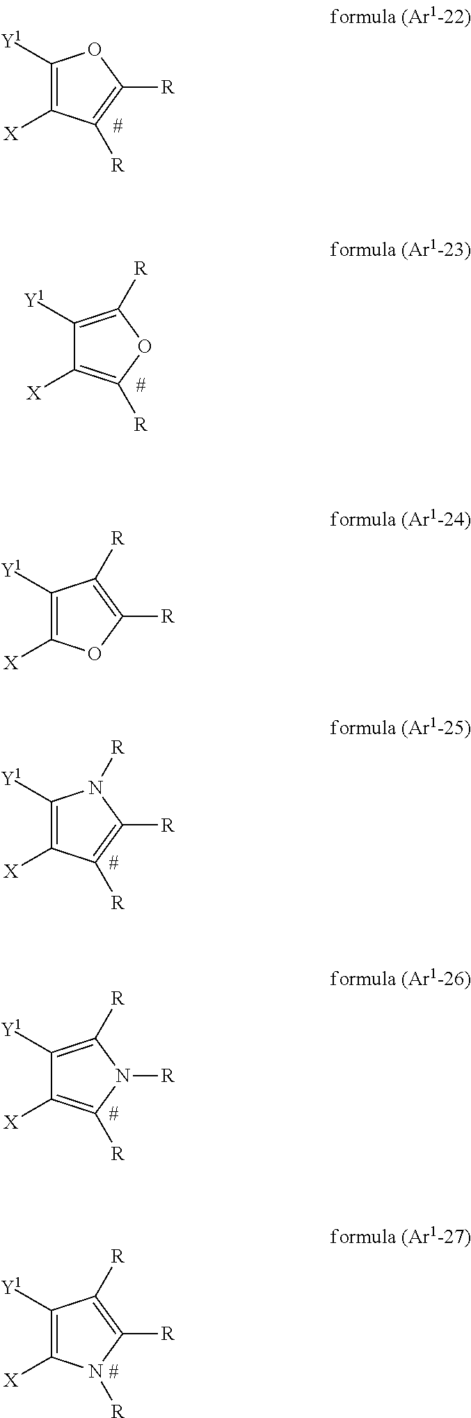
C1([Y1])=C([X])C([R])=C([R])O1.C1([Y1])=C([R])OC([R])=C1[X].C1([Y1])=C([X])C([R])=C([R])N1[R].C1([Y1])=C([R])N([R])C([R])=C1[X].C1([Y1])=C([X])N([R])C([R])=C1[R].C1([Y1])=C([X])OC([R])=C1[R]
